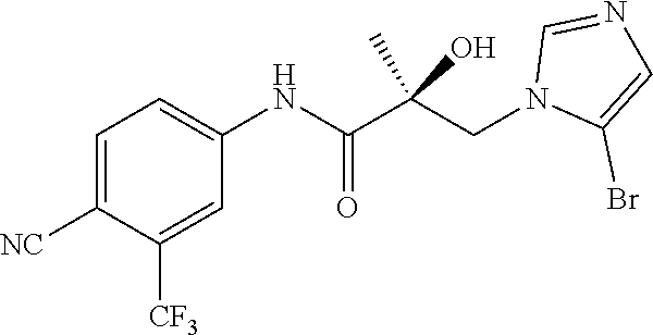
C1([NC])=CC=C(NC(C(CN2C(Br)=CN=C2)(C)O)=O)C=C1[CF3]
